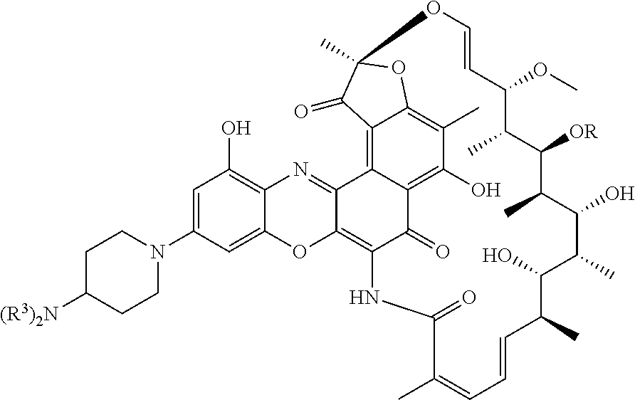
C12=C3C4=C(O)C(C)=C1OC(C)(C2=O)OC=CC(OC)C(C)C([OR])C(C)C(O)C(C)C(O)C(C)C=CC=C(C)C(=O)NC(=C1C3=NC2=C(O)C=C(N3CCC([(R3)2N])CC3)C=C2O1)C4=O
